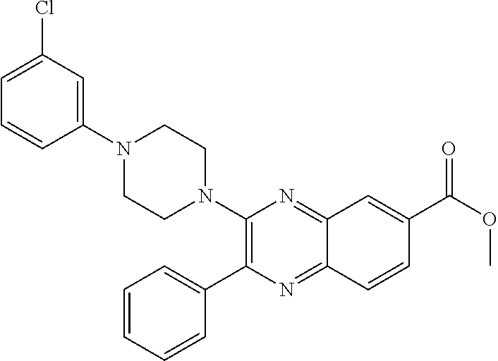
C12=NC(N3CCN(C4=CC(Cl)=CC=C4)CC3)=C(C3=CC=CC=C3)N=C1C=CC(C(OC)=O)=C2
